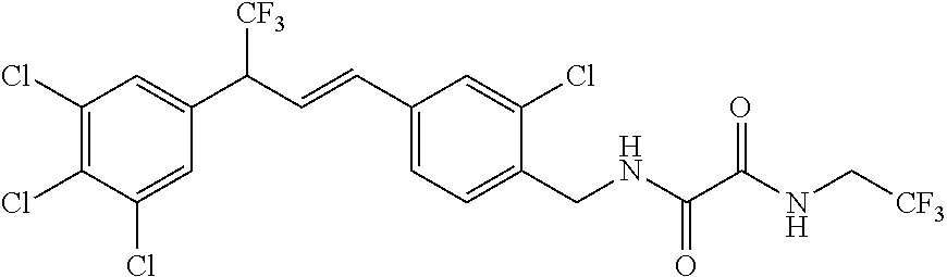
C1(Cl)=C(Cl)C(Cl)=CC(C(C=CC2=CC=C(CNC(C(NC[CF3])=O)=O)C(Cl)=C2)[CF3])=C1
